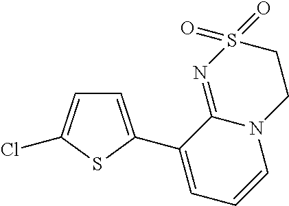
C1=C(C2=CC=CN3C2=NS(=O)(=O)CC3)SC(Cl)=C1
